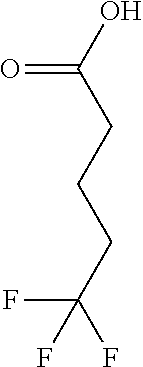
OC(CCCC(F)(F)F)=O
